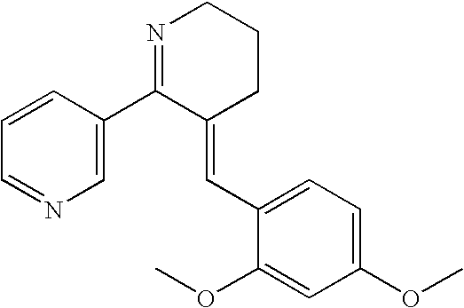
C1=CC=NC=C1C1=NCCCC1=CC1=CC=C(OC)C=C1OC
